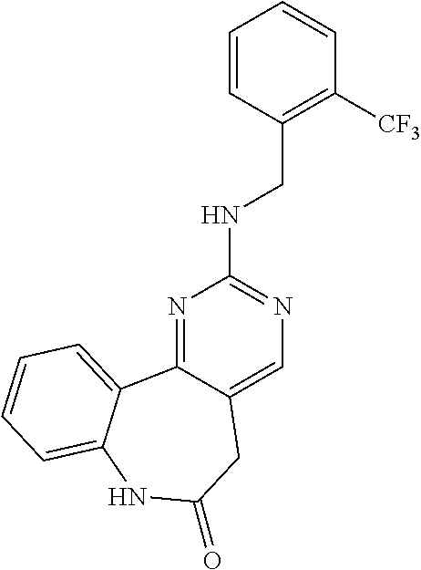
N1=C2C(=CN=C1NCC1=C([CF3])C=CC=C1)CC(=O)NC1=CC=CC=C21
